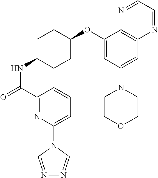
C1(C(=O)NC2CCC(OC3=CC(N4CCOCC4)=CC4=C3N=CC=N4)CC2)=NC(N2C=NN=C2)=CC=C1
